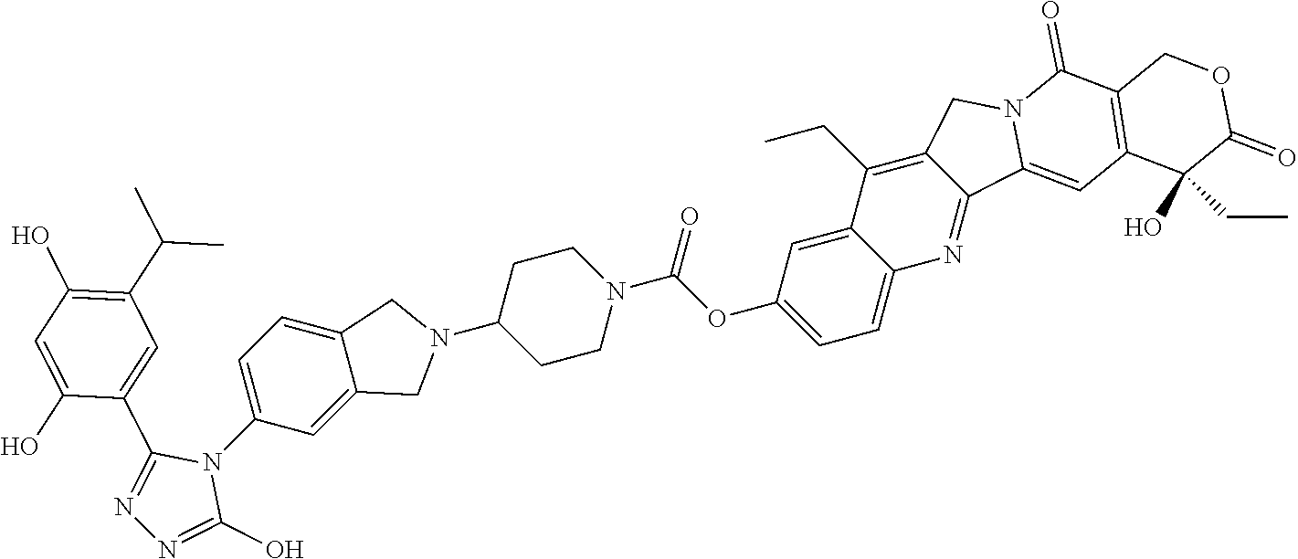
N1(C2CCN(C(=O)OC3=CC=C4C(=C3)C(CC)=C3C(=N4)C4=CC5=C(C(=O)N4C3)COC(=O)C5(CC)O)CC2)CC2=CC=C(N3C(C4=CC(C(C)C)=C(O)C=C4O)=NN=C3O)C=C2C1
